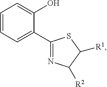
C1(C2=CC=CC=C2O)=NC([R2])C([R1])S1
